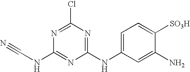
C1(Cl)=NC(NC#N)=NC(NC2=CC=C([SO3H])C(N)=C2)=N1
